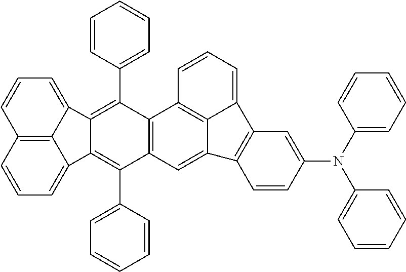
C12=C3C=CC=C1C1=C(C4=CC=CC=C4)C4=C(C(C5=CC=CC=C5)=C1C2=CC=C3)C1=C2C(=C4)C3=C(C2=CC=C1)C=C(N(C1=CC=CC=C1)C1=CC=CC=C1)C=C3
